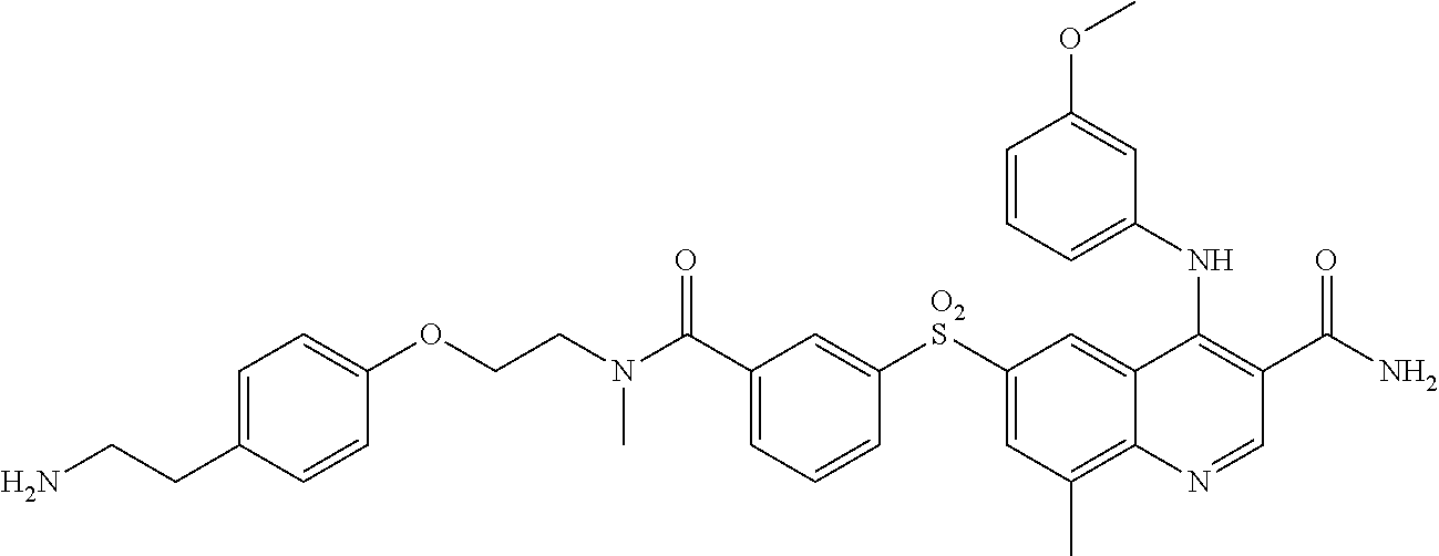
N(CCOC1=CC=C(CCN)C=C1)(C(C1=CC=CC([O2S]C2=CC(C)=C3C(=C2)C(NC2=CC=CC(OC)=C2)=C(C(N)=O)C=N3)=C1)=O)C
